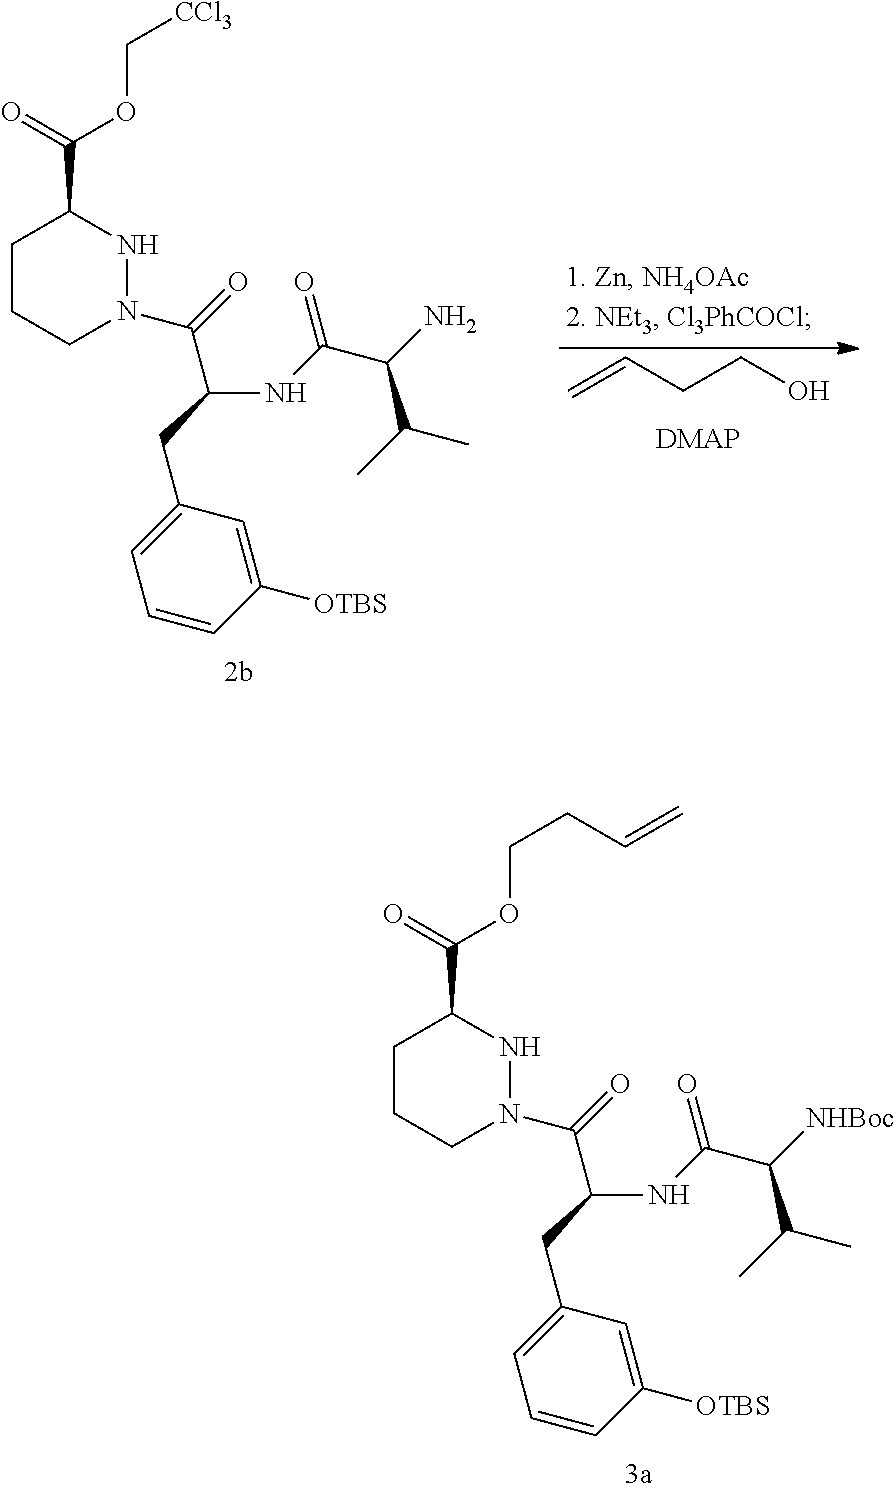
C1CCN(C(=O)C(CC2=CC=CC([OTBS])=C2)NC(C(N)C(C)C)=O)NC1C(=O)OC[CCl3].C=CCCO.C1CCN(C(=O)C(CC2=CC=CC([OTBS])=C2)NC(C([NHBoc])C(C)C)=O)NC1C(=O)OCCC=C
